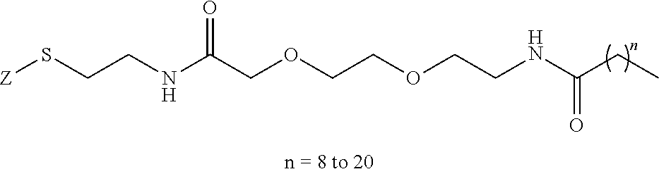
C(NC(COCCOCCNC(CC)=O)=O)CS[Z]
